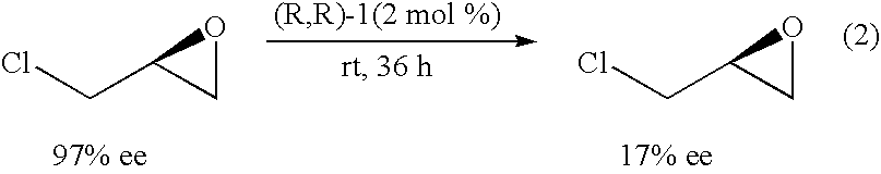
C1OC1CCl.C1OC1CCl
